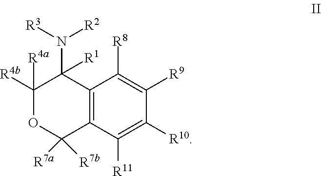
C1([R4b])([R4a])OC([R7a])([R7b])C2=C(C1(N([R3])[R2])[R1])C([R8])=C([R9])C([R10])=C2[R11]
